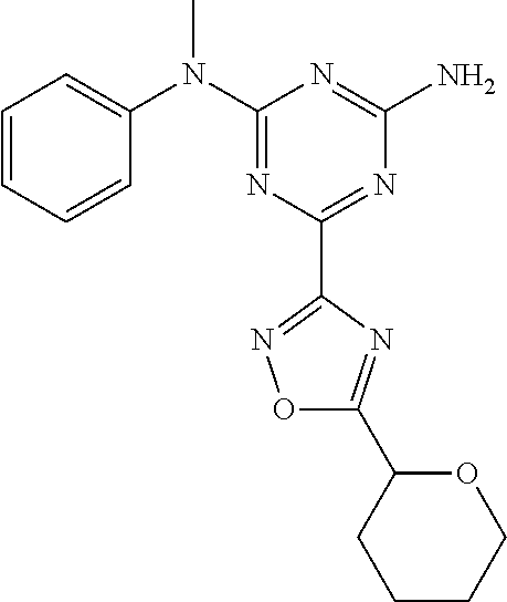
C1=CC=CC(N(C2=NC(C3=NOC(C4CCCCO4)=N3)=NC(N)=N2)C)=C1
